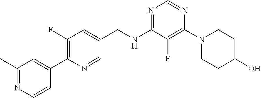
N1=C(NCC2=CC(F)=C(C3=CC(C)=NC=C3)N=C2)C(F)=C(N2CCC(O)CC2)N=C1
